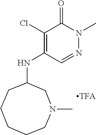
N(C1=C(Cl)C(=O)N(C)N=C1)C1CCCCCN(C)C1
